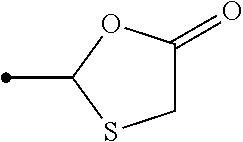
CC1SCC(=O)O1
